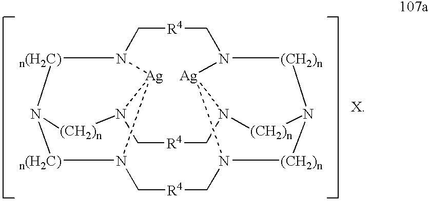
[R4]1CN2[n(H2C)]N3[n(H2C)]N4C[R4]CN5[(CH2)n]N6[(CH2)n]N(C1)[Ag]5N(C[R4]CN([(CH2)n]3)[Ag]42)[(CH2)n]6
